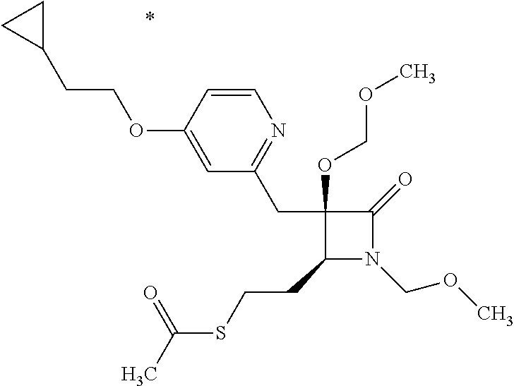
C1(CC2=NC=CC(OCCC3CC3)=C2)(OCOC)C(CCSC(C)=O)N(COC)C1=O
